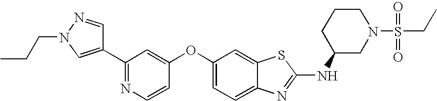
C1(C2=CN(CCC)N=C2)=NC=CC(OC2=CC=C3C(=C2)SC(NC2CN(S(=O)(=O)CC)CCC2)=N3)=C1
